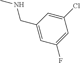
C1(Cl)=CC(CNC)=CC(F)=C1
